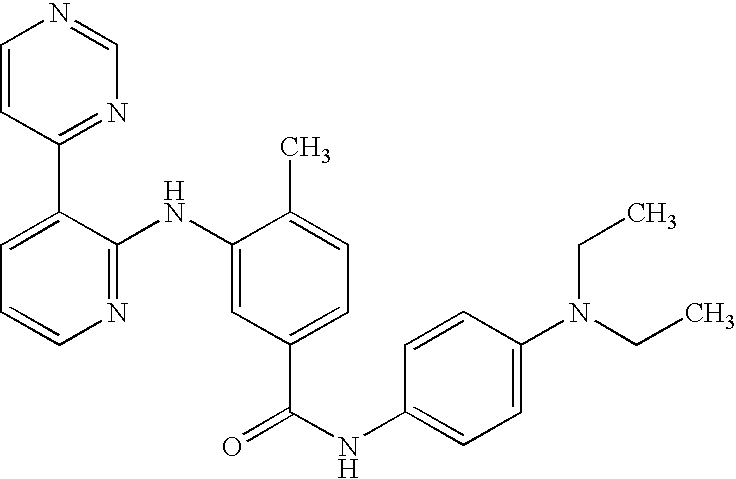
C1=CC(C2=CC=CN=C2NC2=CC(C(NC3=CC=C(N(CC)CC)C=C3)=O)=CC=C2C)=NC=N1
